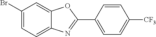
C1=C(Br)C=C2C(=C1)N=C(C1=CC=C([CF3])C=C1)O2
